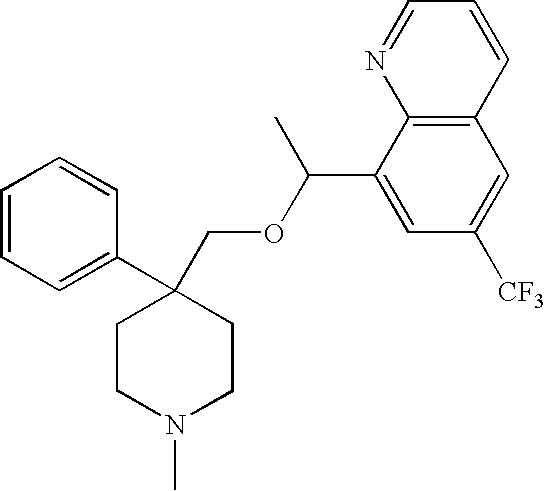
C1=CC=C(C2(COC(C3=CC([CF3])=CC4=C3N=CC=C4)C)CCN(C)CC2)C=C1
